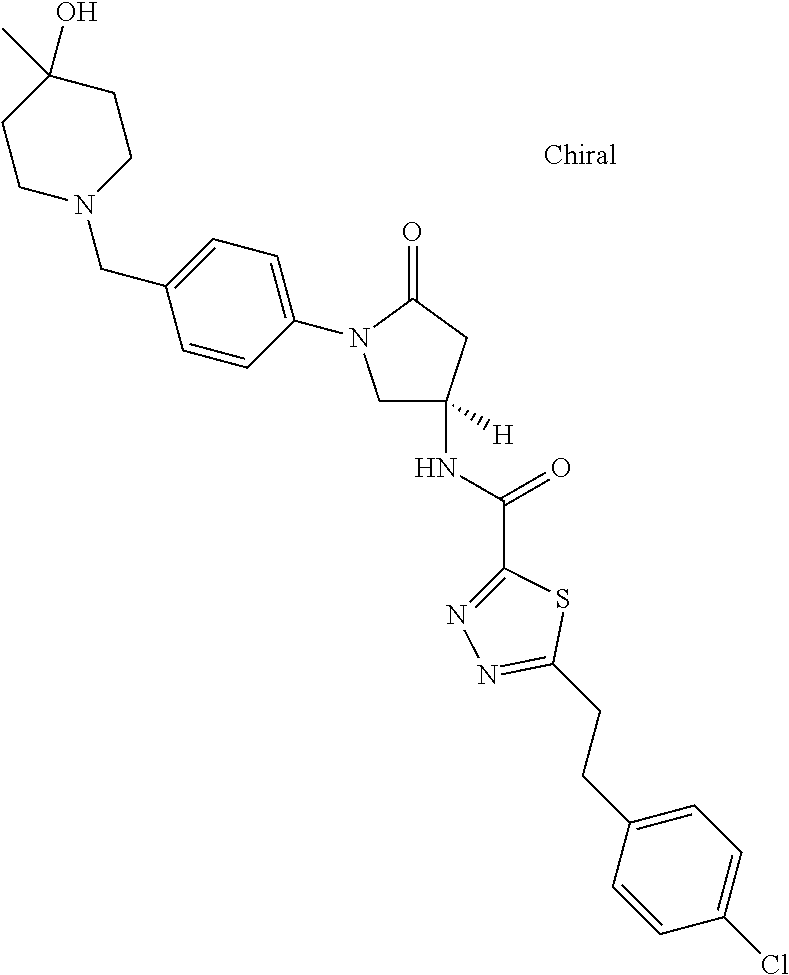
[H]C1(NC(C2=NN=C(CCC3=CC=C(Cl)C=C3)S2)=O)CN(C2=CC=C(CN3CCC(C)(O)CC3)C=C2)C(=O)C1
